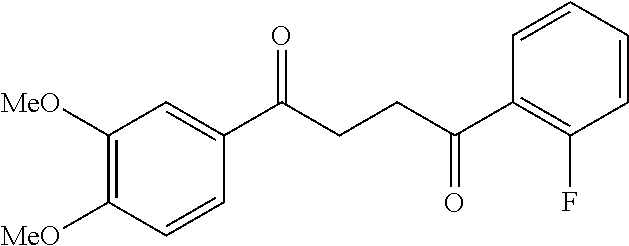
C1(C(CCC(C2=C(F)C=CC=C2)=O)=O)=CC([MeO])=C([MeO])C=C1
